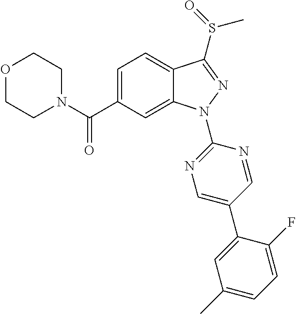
C12=CC=C(C(N3CCOCC3)=O)C=C1N(C1=NC=C(C3=CC(C)=CC=C3F)C=N1)N=C2S(C)=O
